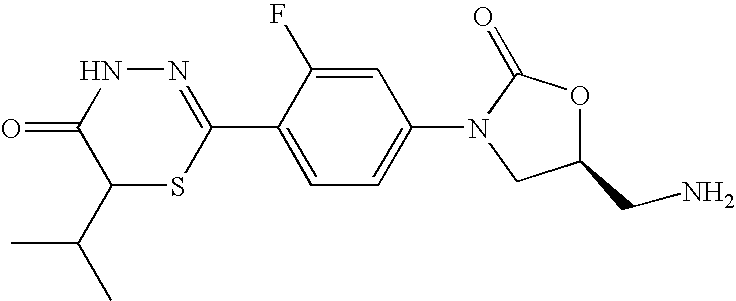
N1=C(C2=CC=C(N3CC(CN)OC3=O)C=C2F)SC(C(C)C)C(=O)N1
